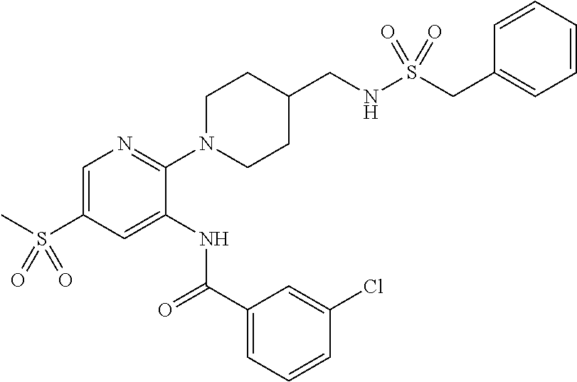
C1=C(S(C)(=O)=O)C=C(NC(C2=CC=CC(Cl)=C2)=O)C(N2CCC(CNS(CC3=CC=CC=C3)(=O)=O)CC2)=N1
